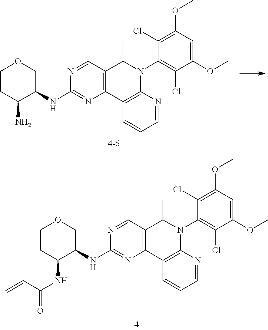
C1(Cl)=C(OC)C=C(OC)C(Cl)=C1N1C2=C(C=CC=N2)C2=C(C=NC(NC3C(N)CCOC3)=N2)C1C.C1(Cl)=C(OC)C=C(OC)C(Cl)=C1N1C2=C(C=CC=N2)C2=C(C=NC(NC3C(NC(C=C)=O)CCOC3)=N2)C1C
